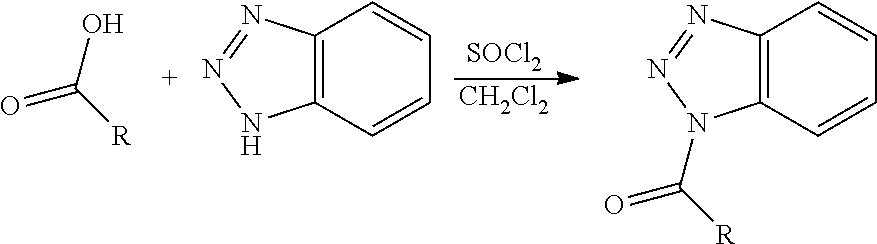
O=C([R])O.C12=C(C=CC=C1)NN=N2.[SOCl2].[CH2Cl2].C12=C(C=CC=C1)N(C([R])=O)N=N2
